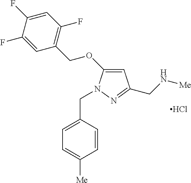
C1=C(OCC2=C(F)C=C(F)C(F)=C2)N(CC2=CC=C([Me])C=C2)N=C1CN[Me].Cl
